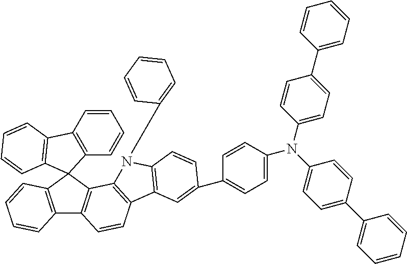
C12=C(C=CC=C1)C1(C3=C2C=CC2=C3N(C3=CC=CC=C3)C3=C2C=C(C2=CC=C(N(C4=CC=C(C5=CC=CC=C5)C=C4)C4=CC=C(C5=CC=CC=C5)C=C4)C=C2)C=C3)C2=C(C=CC=C2)C2=C1C=CC=C2
